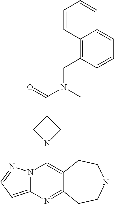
N12C(=CC=N1)N=C1C(=C2N2CC(C(=O)N(C)CC3=C4C(=CC=C3)C=CC=C4)C2)CCNCC1
